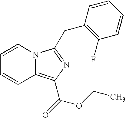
C1=CC2=C(C(=O)OCC)N=C(CC3=C(F)C=CC=C3)N2C=C1
